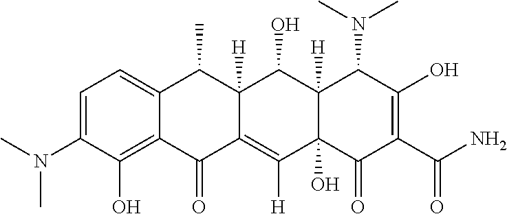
C1=C(N(C)C)C(O)=C2C(=C1)C(C)C1([H])C(=C([H])C3(O)C([H])(C1O)C(N(C)C)C(O)=C(C(N)=O)C3=O)C2=O
